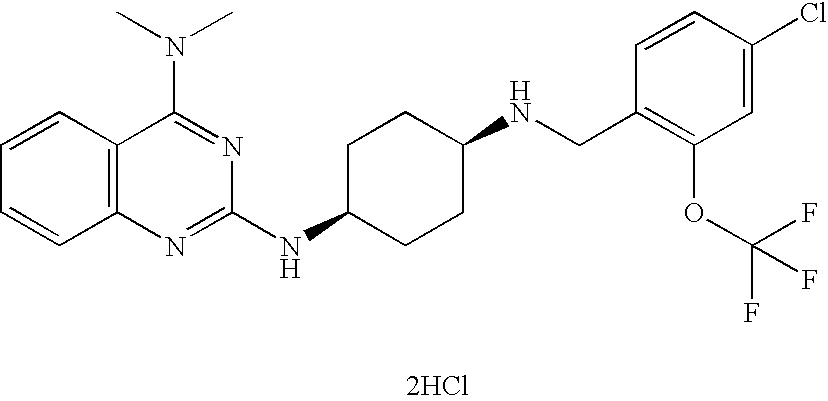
C1=CC2=C(C=C1)N=C(NC1CCC(NCC3=C(OC(F)(F)F)C=C(Cl)C=C3)CC1)N=C2N(C)C.[2HCl]
